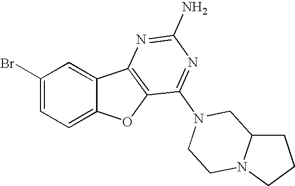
C1(Br)=CC=C2C(=C1)C1=C(O2)C(N2CC3CCCN3CC2)=NC(N)=N1
